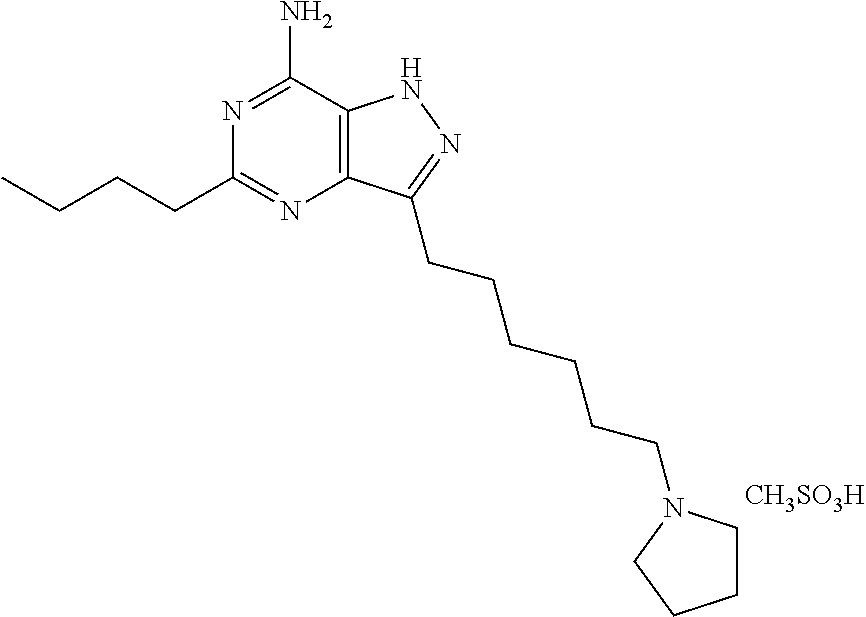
C12=C(C(N)=NC(CCCC)=N1)NN=C2CCCCCCN1CCCC1.[CH3SO3H]
